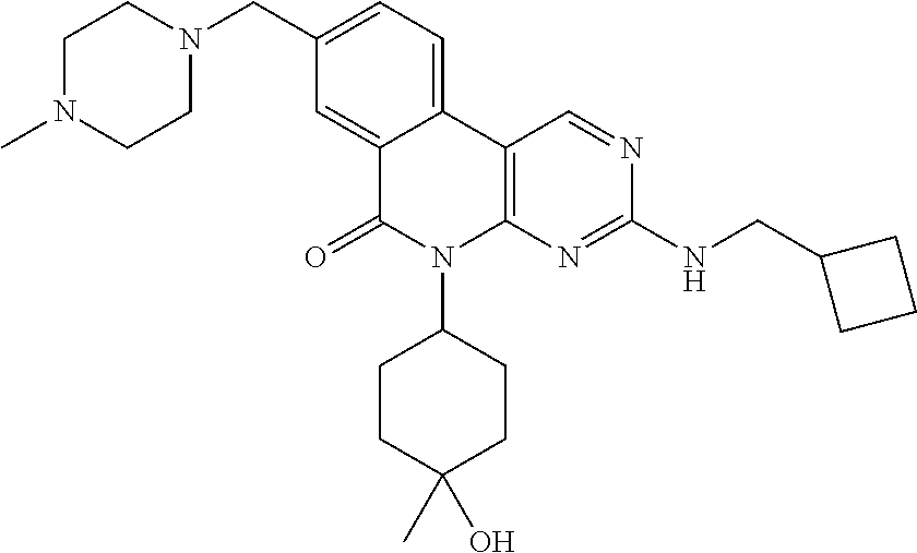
C1N(C)CCN(CC2=CC=C3C(=C2)C(=O)N(C2CCC(C)(O)CC2)C2=C3C=NC(NCC3CCC3)=N2)C1
